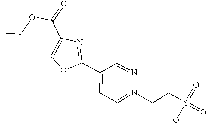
O1C(C2=CC=[N+](CCS(=O)([-O])=O)N=C2)=NC(C(OCC)=O)=C1
